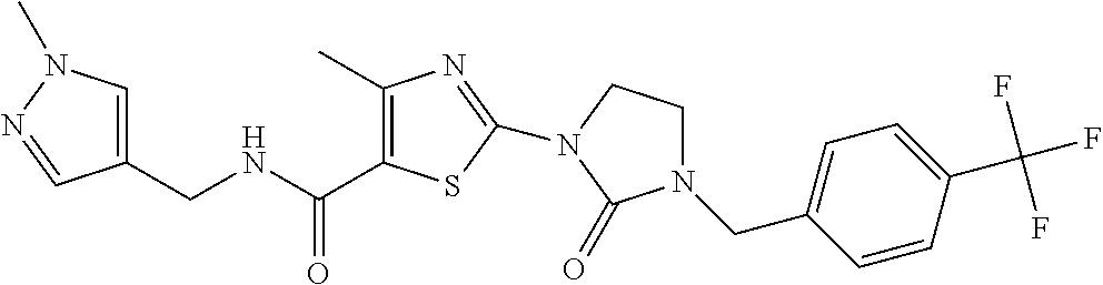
C1(CNC(=O)C2=C(C)N=C(N3CCN(CC4=CC=C(C(F)(F)F)C=C4)C3=O)S2)=CN(C)N=C1
